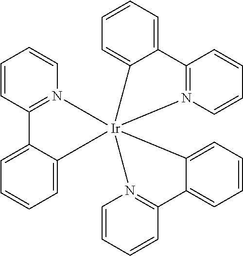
C1=CC2=N(C=C1)[Ir]13(C4=CC=CC=C24)(C2=CC=CC=C2C2=N1C=CC=C2)N1=C(C=CC=C1)C1=CC=CC=C13
